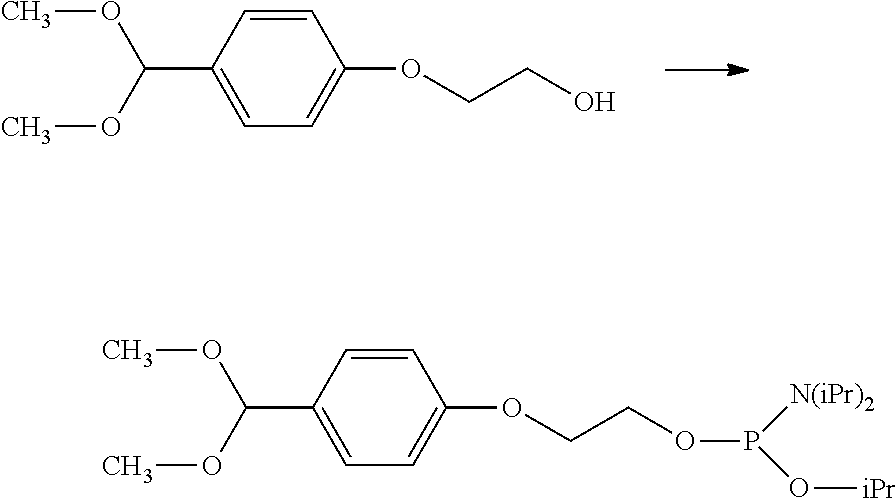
C1=CC(C(OC)OC)=CC=C1OCCO.C1=CC(C(OC)OC)=CC=C1OCCOP(O[iPr])[N(iPr)2]
